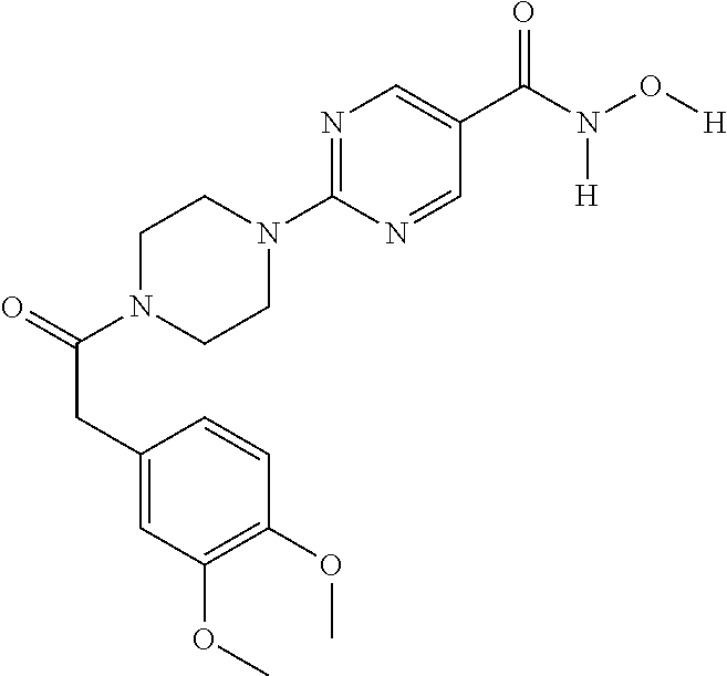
C(C1=CC(OC)=C(OC)C=C1)C(=O)N1CCN(C2=NC=C(C(N(O[H])[H])=O)C=N2)CC1
